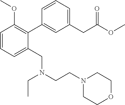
C1=CC=C(CN(CCN2CCOCC2)CC)C(C2=CC(CC(OC)=O)=CC=C2)=C1OC
